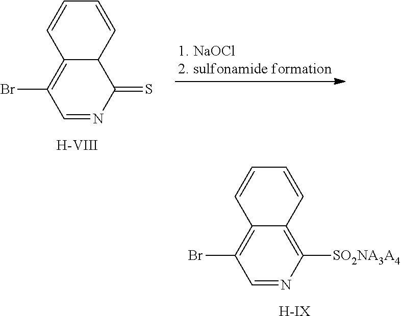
C1=NC([SO2NA3A4])=C2C(=C1Br)C=CC=C2.[H-IX].C1=NC(=S)C2C(=C1Br)C=CC=C2.[H-VIII]
